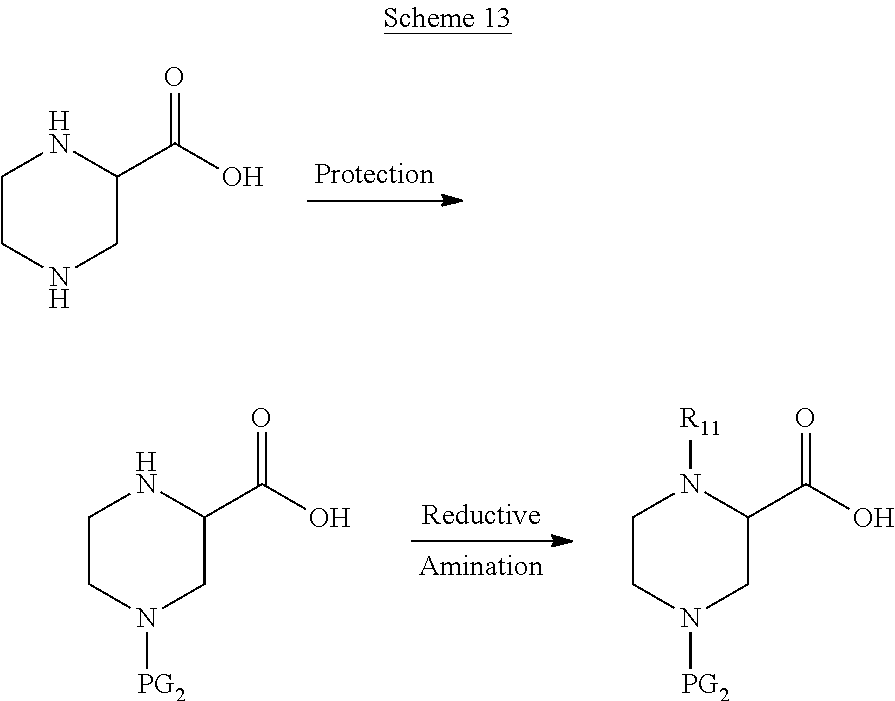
C1CNCC(C(O)=O)N1.C1CN([PG2])CC(C(O)=O)N1.C1CN([PG2])CC(C(O)=O)N1[R11]
